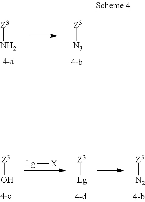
[Z3]N.[Z3][N3].[Z3]O.[Z3][Lg].[Z3][N2].[Lg][X]
